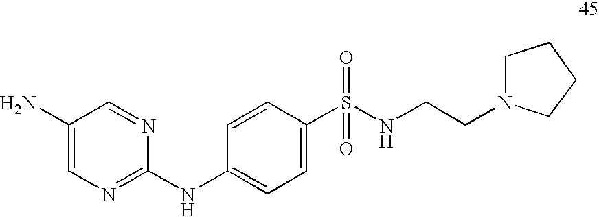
C1(N)=CN=C(NC2=CC=C(S(NCCN3CCCC3)(=O)=O)C=C2)N=C1
